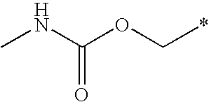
O(C*)C(NC)=O
